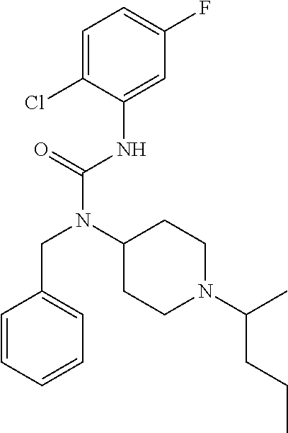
C1=C(Cl)C(NC(N(CC2=CC=CC=C2)C2CCN(C(C)CCC)CC2)=O)=CC(F)=C1
